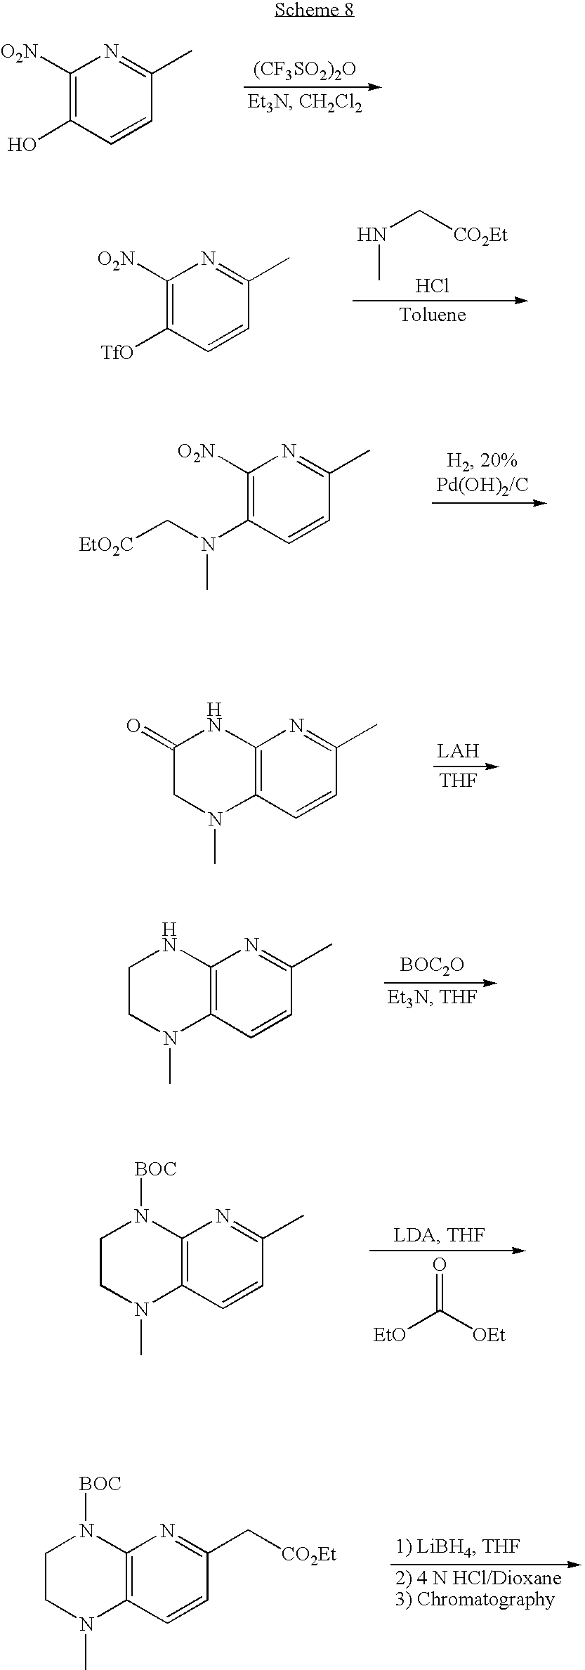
C1([O2N])=C(O)C=CC(C)=N1.[(CF3SO2)2O].C1([O2N])=C([TfO])C=CC(C)=N1.N(C[CO2Et])C.Cl.C1([O2N])=C(N(C[EtO2C])C)C=CC(C)=N1.[THF].C12=C(C=CC(C)=N1)N(C)CC(=O)N2.C12=C(C=CC(C)=N1)N(C)CCN2.[BOC2O].C12=C(C=CC(C)=N1)N(C)CCN2[BOC].[EtO]C([OEt])=O.C12=C(C=CC(C[CO2Et])=N1)N(C)CCN2[BOC]
